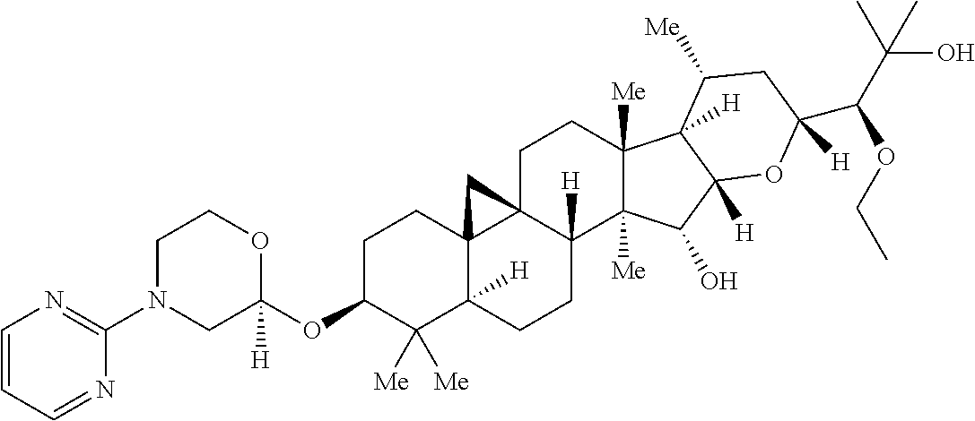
C1N(C2=NC=CC=N2)CC(OC2C([Me])([Me])C3([H])C4(CC2)C2(C([H])(CC3)C3([Me])C([Me])(CC2)C2([H])C([H])(C3O)OC(C(C(C)(C)O)OCC)([H])CC2[Me])C4)([H])OC1
